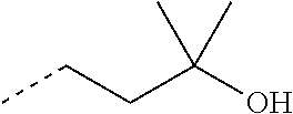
CCCC(O)(C)C
